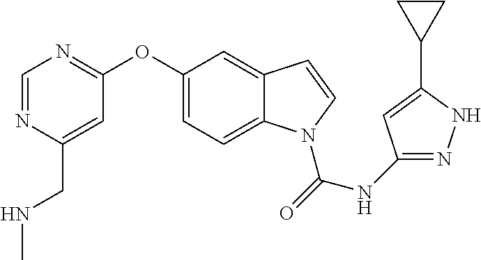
C1(OC2=NC=NC(CNC)=C2)=CC=C2C(=C1)C=CN2C(=O)NC1=NNC(C2CC2)=C1
